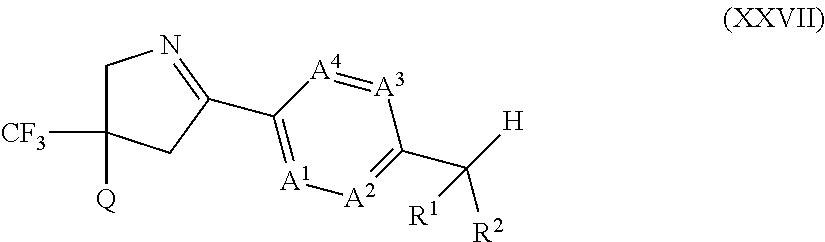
[A3]1=[A4]C(C2=NCC([CF3])([Q])C2)=[A1][A2]=C1C([H])([R2])[R1]
